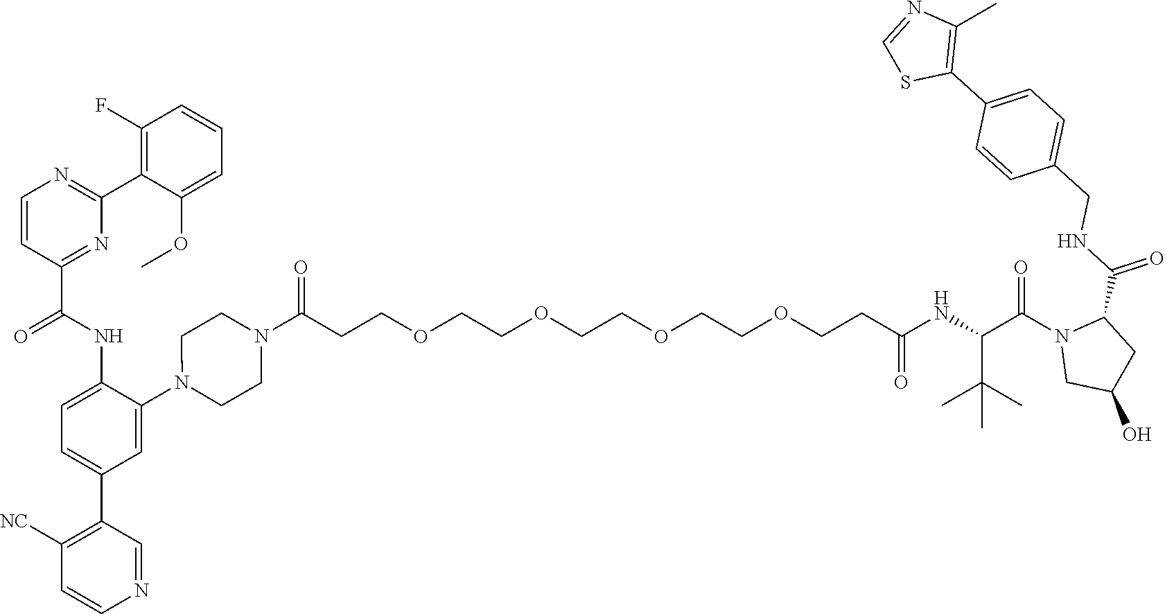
C1C(O)CC(C(NCC2=CC=C(C3=C(C)N=CS3)C=C2)=O)N1C(C(NC(CCOCCOCCOCCOCCC(N1CCN(C2=CC(C3=C([NC])C=CN=C3)=CC=C2NC(C2=NC(C3=C(F)C=CC=C3OC)=NC=C2)=O)CC1)=O)=O)C(C)(C)C)=O
